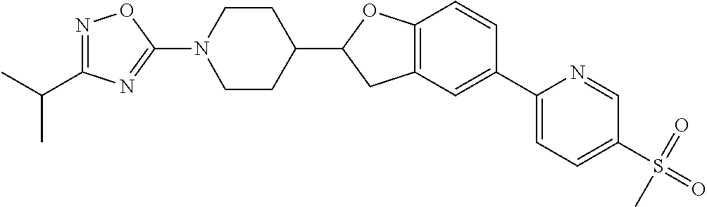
N1(C2=NC(C(C)C)=NO2)CCC(C2CC3=C(O2)C=CC(C2=CC=C(S(=O)(C)=O)C=N2)=C3)CC1
